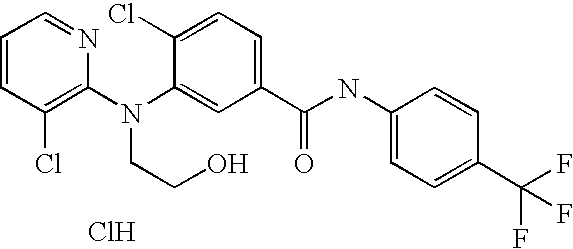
C1=CC(Cl)=C(N(C2=CC(C(NC3=CC=C(C(F)(F)F)C=C3)=O)=CC=C2Cl)CCO)N=C1.Cl
